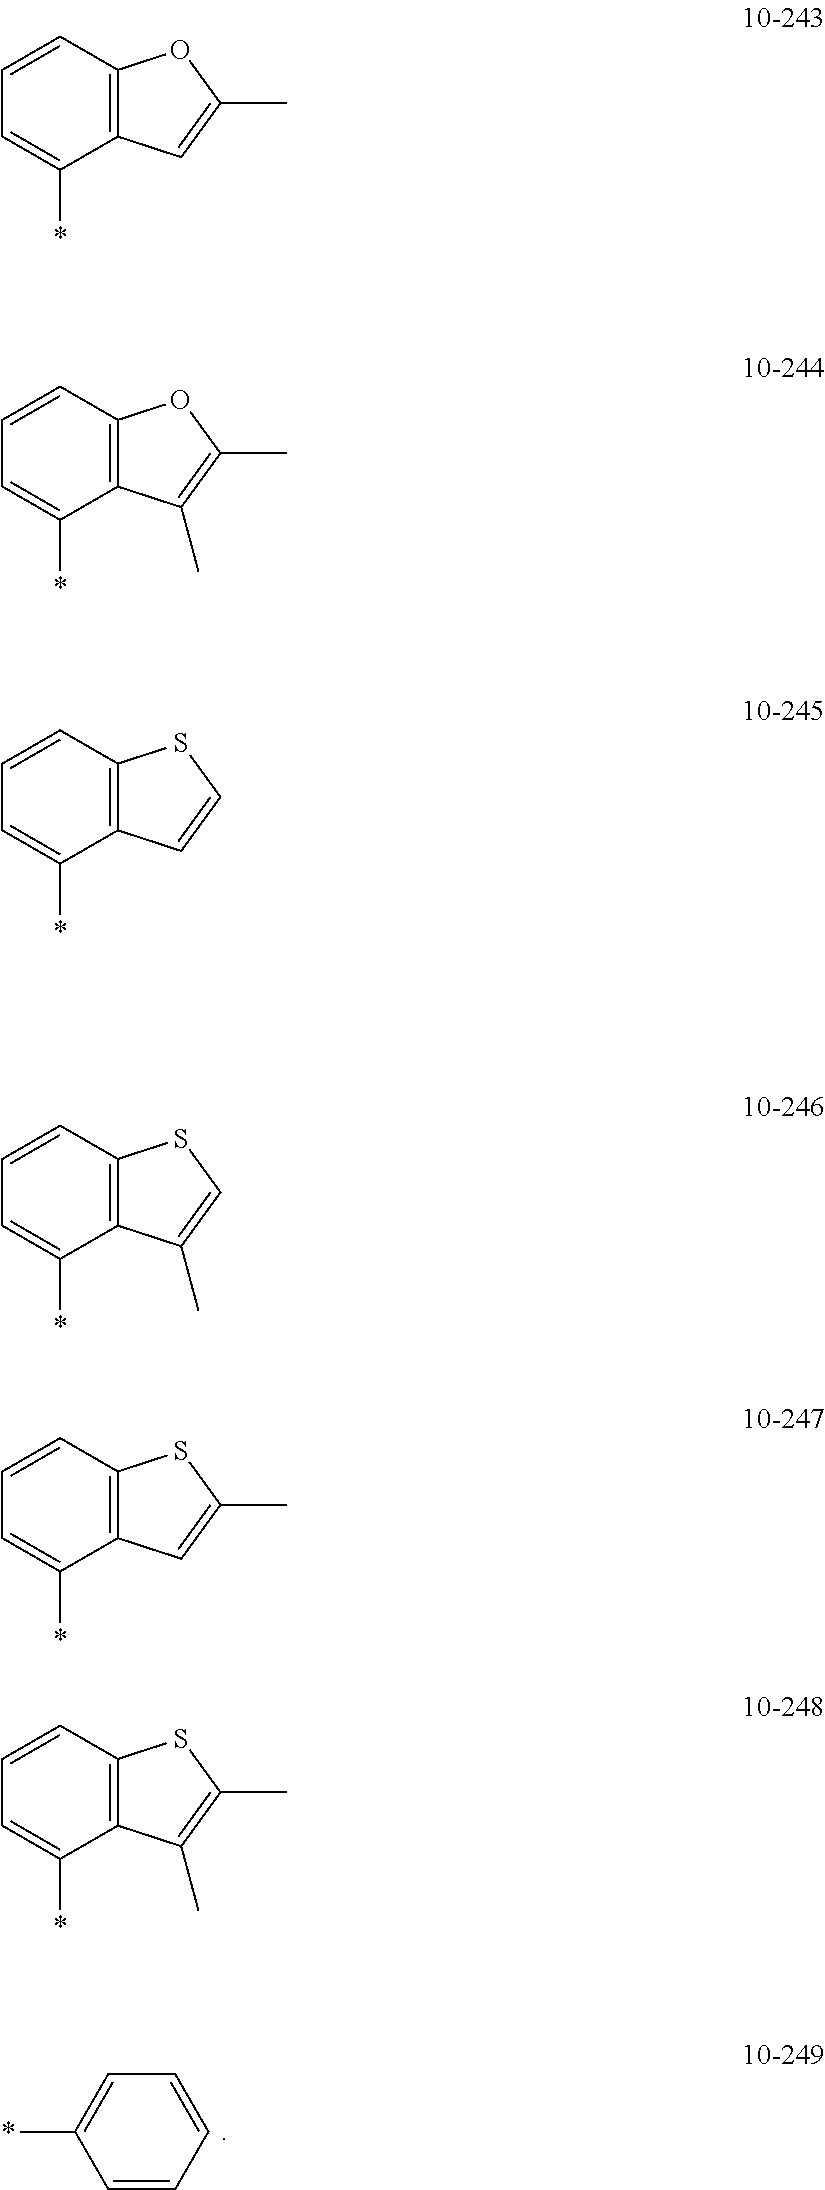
C1=CC=CC=C1*.C1=C(*)C2=C(C=C1)OC(C)=C2.C1=C(*)C2=C(C=C1)OC(C)=C2C.C1=C(*)C2=C(C=C1)SC=C2.C1=C(*)C2=C(C=C1)SC=C2C.C1=C(*)C2=C(C=C1)SC(C)=C2.C1=C(*)C2=C(C=C1)SC(C)=C2C
